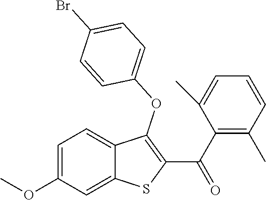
C1=C(OC)C=C2C(=C1)C(OC1=CC=C(Br)C=C1)=C(C(C1=C(C)C=CC=C1C)=O)S2
